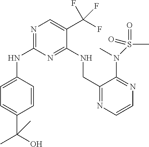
C1=C(NC2=NC=C(C(F)(F)F)C(NCC3=NC=CN=C3N(C)S(C)(=O)=O)=N2)C=CC(C(O)(C)C)=C1
